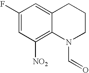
C1(F)=CC([NO2])=C2C(=C1)CCCN2C=O
